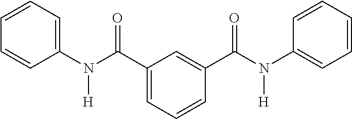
C1=CC=CC(N([H])C(=O)C2=CC=CC(C(=O)N([H])C3=CC=CC=C3)=C2)=C1
